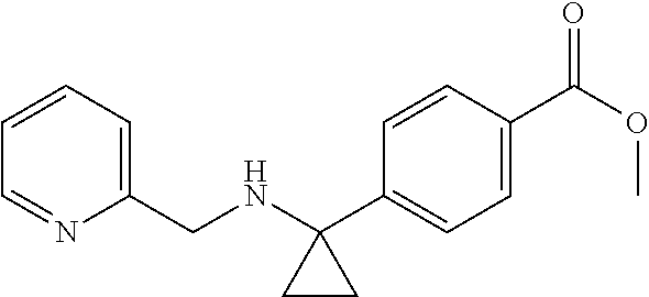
C1(CNC2(C3=CC=C(C(OC)=O)C=C3)CC2)=CC=CC=N1
